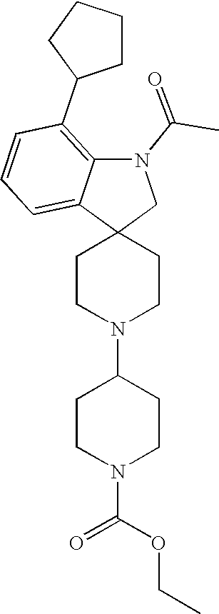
C1CN(C2CCN(C(OCC)=O)CC2)CCC12CN(C(=O)C)C1=C(C3CCCC3)C=CC=C21
